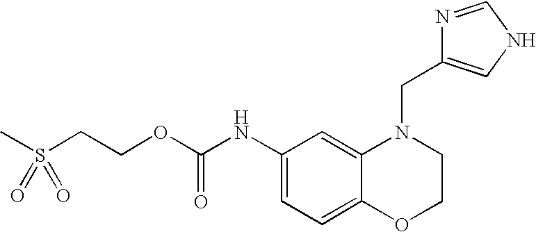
C1(NC(OCCS(C)(=O)=O)=O)=CC=C2C(=C1)N(CC1=CNC=N1)CCO2
